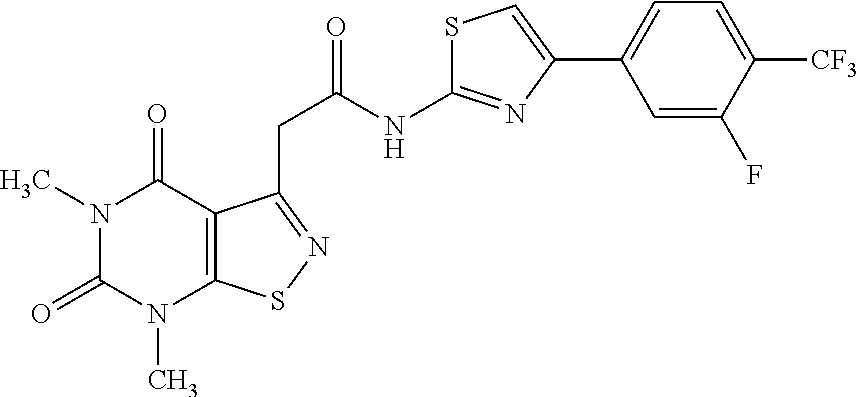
N1(C)C(=O)N(C)C2=C(C1=O)C(CC(NC1=NC(C3=CC=C([CF3])C(F)=C3)=CS1)=O)=NS2
